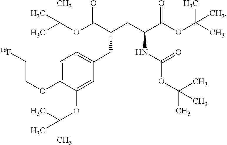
C1=C(OCC[18F])C(OC(C)(C)C)=CC(CC(CC(C(OC(C)(C)C)=O)NC(OC(C)(C)C)=O)C(OC(C)(C)C)=O)=C1
